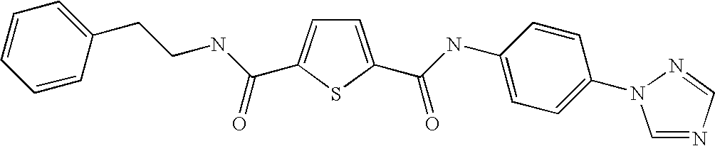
C1=C(C(=O)NC2=CC=C(N3C=NC=N3)C=C2)SC(C(NCCC2=CC=CC=C2)=O)=C1
